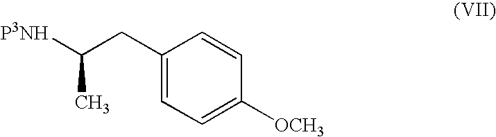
C1(CC([P3NH])C)=CC=C([OCH3])C=C1
